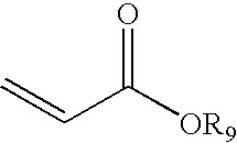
C=CC([OR9])=O
